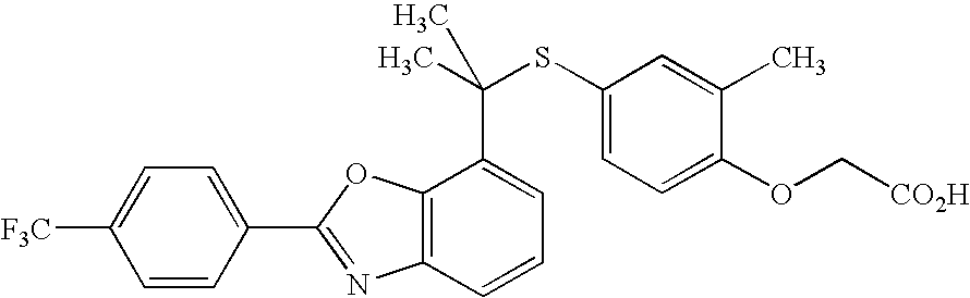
C1=C(C2=NC3=C(O2)C(C(SC2=CC=C(OC[CO2H])C(C)=C2)(C)C)=CC=C3)C=CC([F3C])=C1
